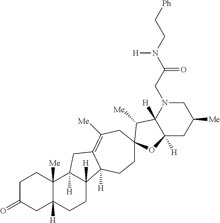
C1C(=O)CC2([H])C([Me])(C1)C1([H])C([H])(CC2)C2([H])C(=C([Me])CC3(CC2)C([Me])C2([H])C([H])(CC([Me])CN2CC(N(CC[Ph])[H])=O)O3)C1
